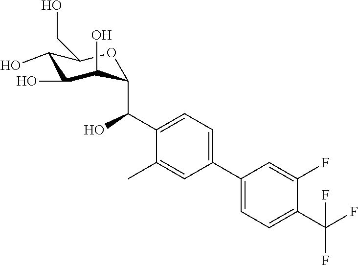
C1(O)C(O)C(O)C(C(C2=CC=C(C3=CC=C(C(F)(F)F)C(F)=C3)C=C2C)O)OC1CO
